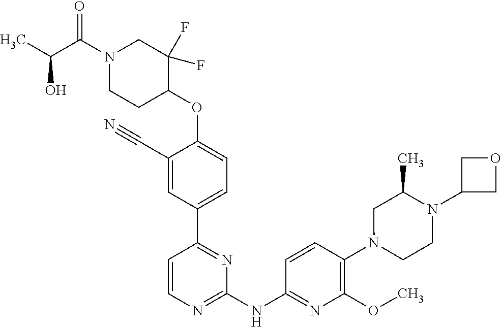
C1(C#N)=CC(C2=NC(NC3=NC(OC)=C(N4CCN(C5COC5)C(C)C4)C=C3)=NC=C2)=CC=C1OC1C(F)(F)CN(C(C(C)O)=O)CC1
